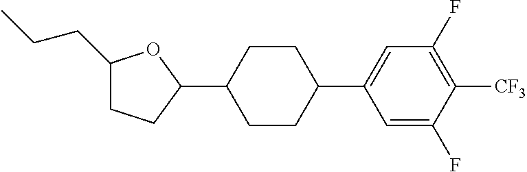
C1(CCC)CCC(C2CCC(C3=CC(F)=C([CF3])C(F)=C3)CC2)O1
